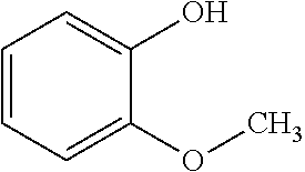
C1=CC=C(OC)C(O)=C1
